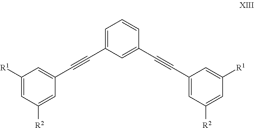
C1([R1])=CC([R2])=CC(C#CC2=CC=CC(C#CC3=CC([R2])=CC([R1])=C3)=C2)=C1
